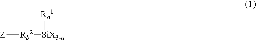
[Z][Rb2][SiX3-a][Ra1]
